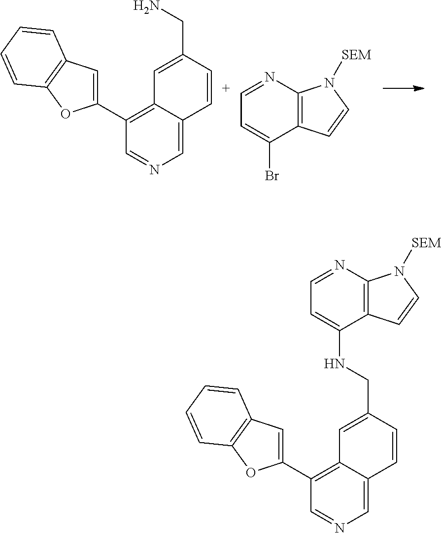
C1=C(CN)C=CC2=CN=CC(C3=CC4=C(O3)C=CC=C4)=C12.[C+]1=NC2=C(C(Br)=C1)C=CN2[SEM].C1=C(CNC2=CC=NC3=C2C=CN3[SEM])C=CC2=CN=CC(C3=CC4=C(O3)C=CC=C4)=C12
